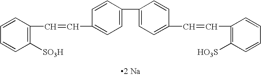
C1([SO3H])=C(C=CC2=CC=C(C3=CC=C(C=CC4=C([HO3S])C=CC=C4)C=C3)C=C2)C=CC=C1.[2 Na]
